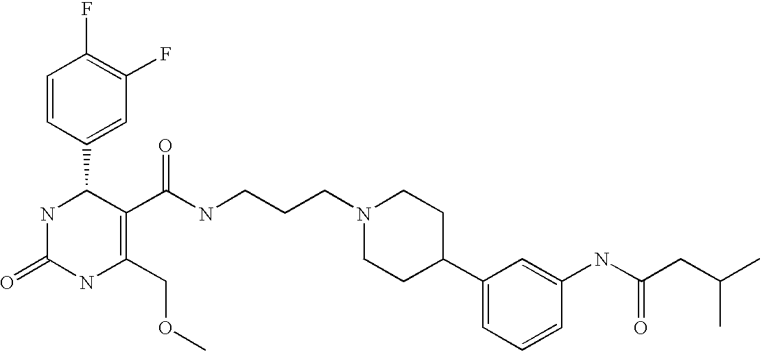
C1(F)=C(F)C=C(C2NC(=O)NC(COC)=C2C(=O)NCCCN2CCC(C3=CC=CC(NC(CC(C)C)=O)=C3)CC2)C=C1
